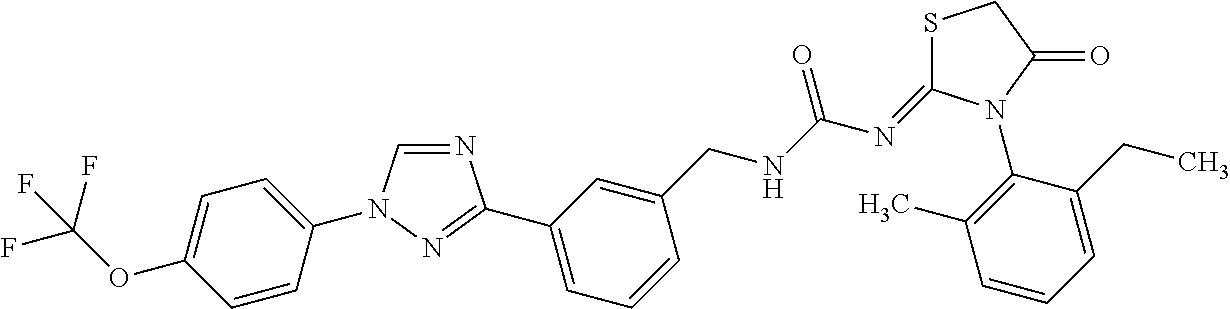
N1=CN(C2=CC=C(OC(F)(F)F)C=C2)N=C1C1=CC=CC(CNC(N=C2SCC(=O)N2C2=C(C)C=CC=C2CC)=O)=C1
